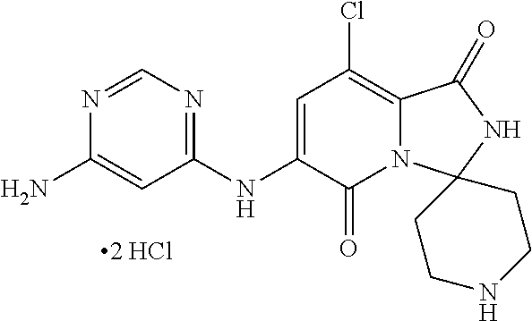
[2 HCl].N1=CN=C(NC2=CC(Cl)=C3N(C2=O)C2(NC3=O)CCNCC2)C=C1N
